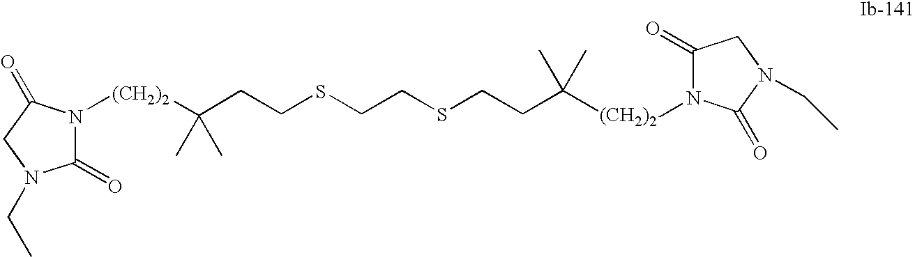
C1(=O)N(CC)CC(=O)N1[(CH2)2]C(CCSCCSCCC(C)(C)[(CH2)2]N1C(=O)CN(CC)C1=O)(C)C
